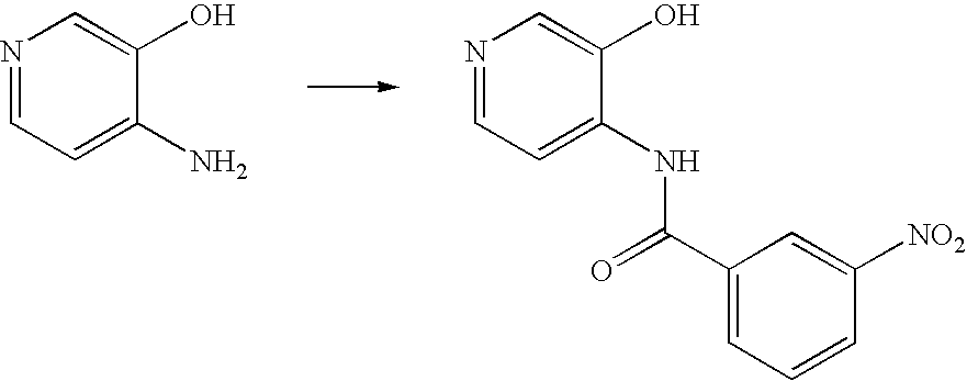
N1=CC=C(N)C(O)=C1.N1=CC=C(NC(=O)C2=CC=CC([NO2])=C2)C(O)=C1
